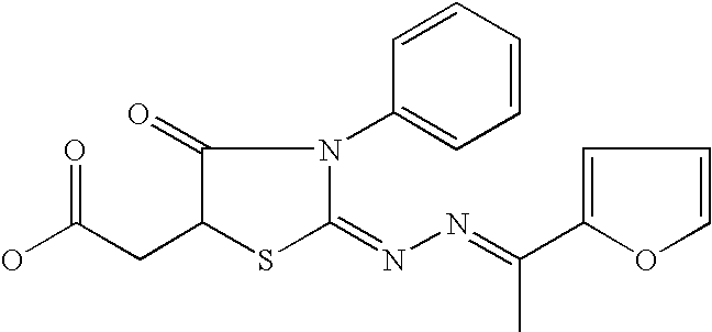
OC(CC1C(=O)N(C2=CC=CC=C2)C(=NN=C(C)C2=CC=CO2)S1)=O
